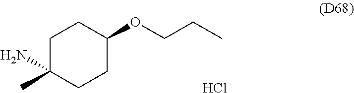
C1C(C)(N)CCC(OCCC)C1.Cl
